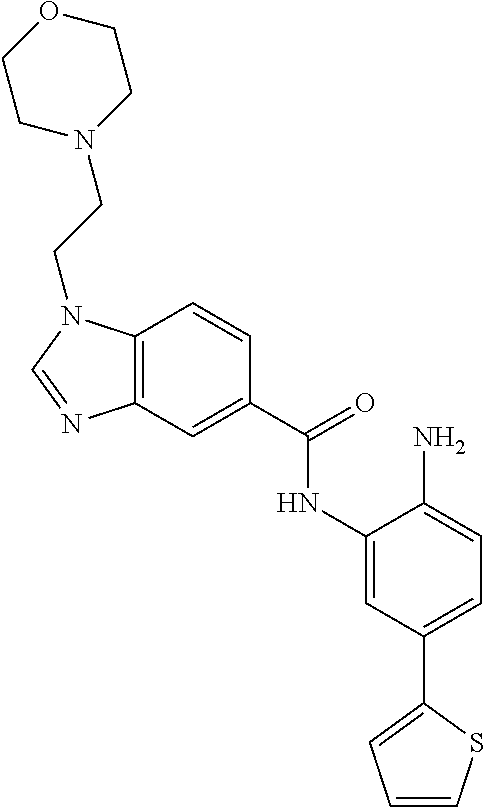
C12=C(N(CCN3CCOCC3)C=N1)C=CC(C(=O)NC1=CC(C3=CC=CS3)=CC=C1N)=C2
